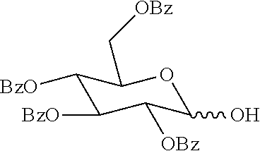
C1([BzO])C([BzO])C([OBz])C(O)OC1C[OBz]
